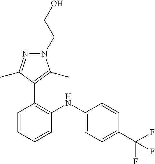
C1=CC(C(F)(F)F)=CC=C1NC1=C(C2=C(C)N(CCO)N=C2C)C=CC=C1
